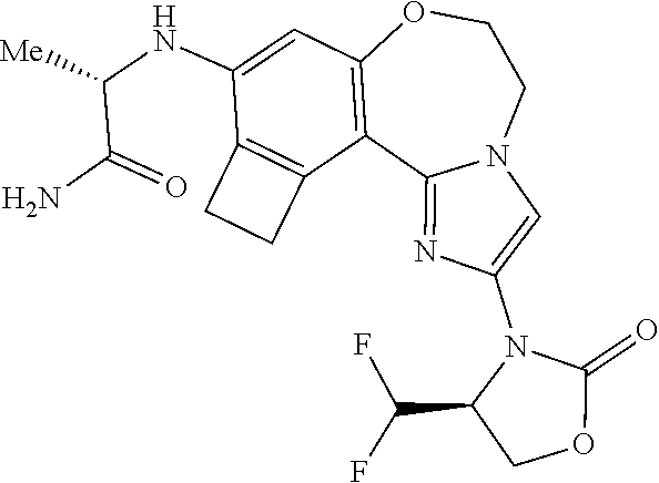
C1(=O)OCC(C(F)F)N1C1=CN2C(=N1)C1=C(C=C(NC(C(N)=O)[Me])C3=C1CC3)OCC2
